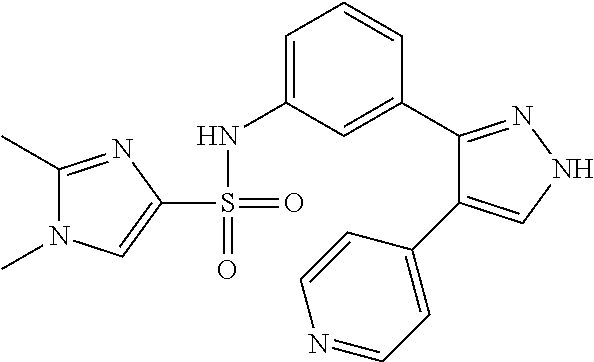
C1(S(=O)(NC2=CC=CC(C3=NNC=C3C3=CC=NC=C3)=C2)=O)=CN(C)C(C)=N1
